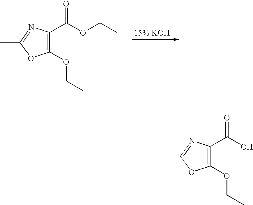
C1(OCC)=C(C(OCC)=O)N=C(C)O1.C1(OCC)=C(C(O)=O)N=C(C)O1
